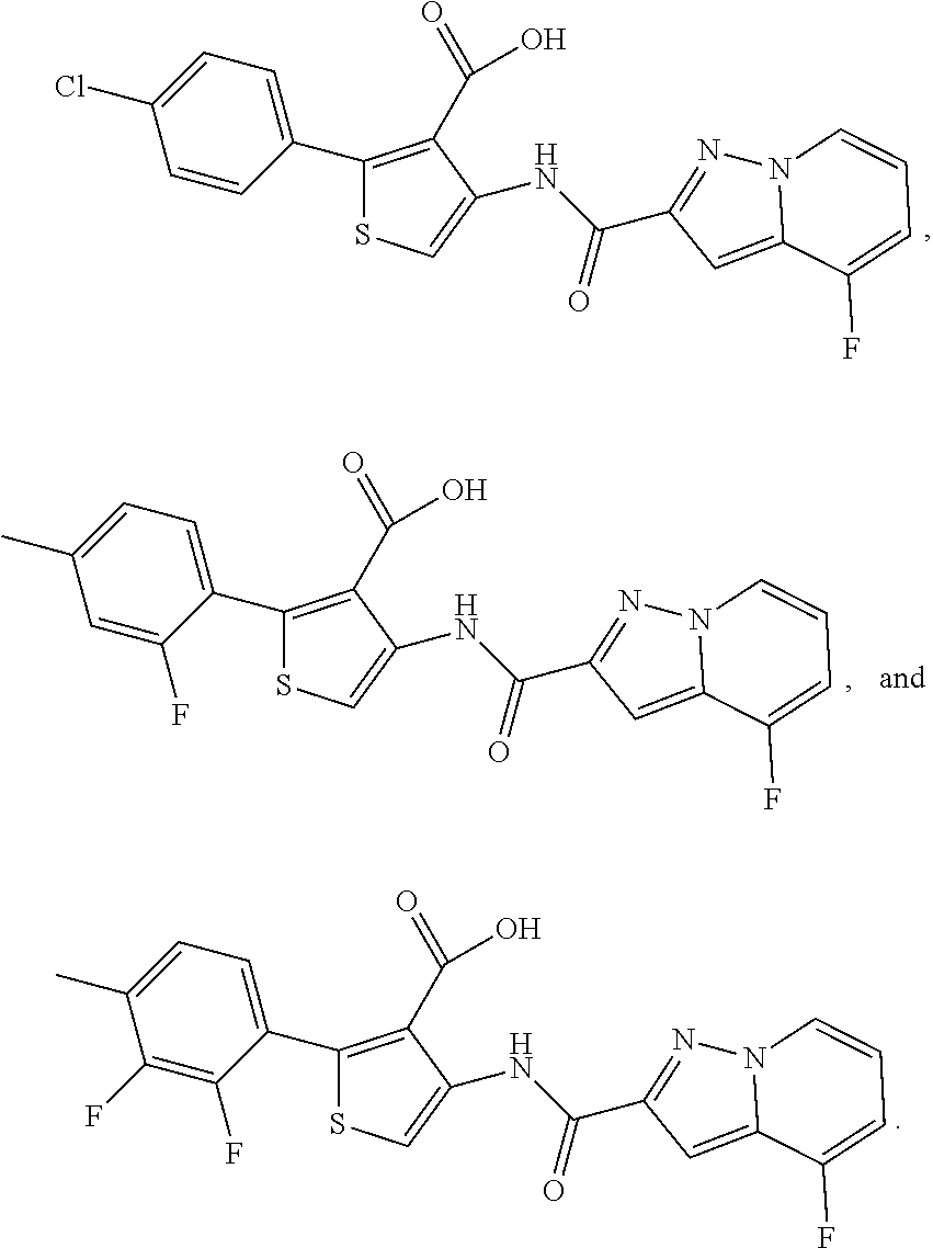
S1C=C(NC(C2=NN3C(=C2)C(F)=CC=C3)=O)C(C(=O)O)=C1C1=CC=C(Cl)C=C1.S1C=C(NC(C2=NN3C(=C2)C(F)=CC=C3)=O)C(C(=O)O)=C1C1=CC=C(C)C=C1F.S1C=C(NC(C2=NN3C(=C2)C(F)=CC=C3)=O)C(C(=O)O)=C1C1=CC=C(C)C(F)=C1F
